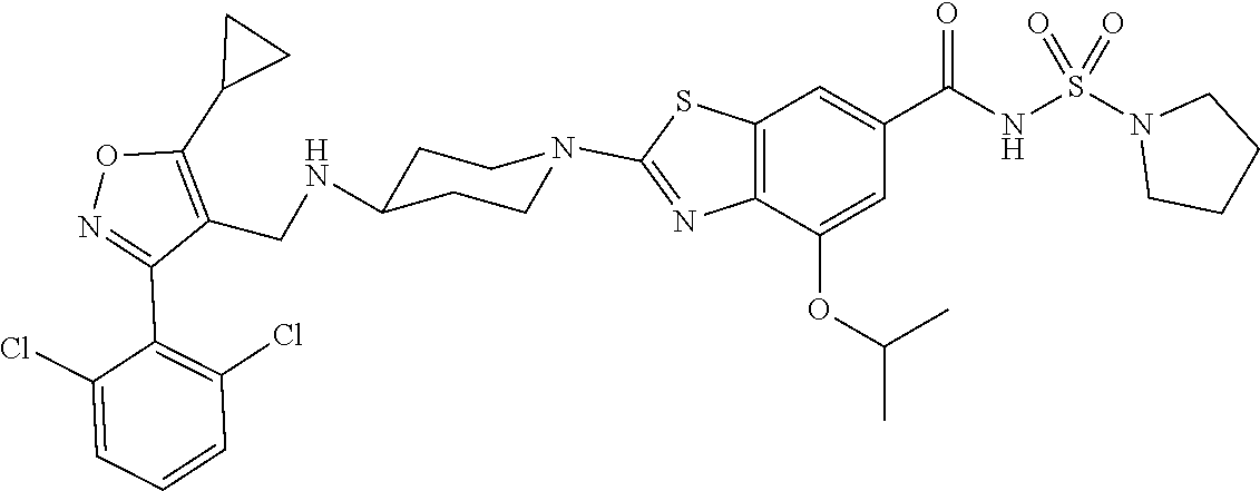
C12=C(C=C(C(NS(N3CCCC3)(=O)=O)=O)C=C1OC(C)C)SC(N1CCC(NCC3=C(C4CC4)ON=C3C3=C(Cl)C=CC=C3Cl)CC1)=N2
